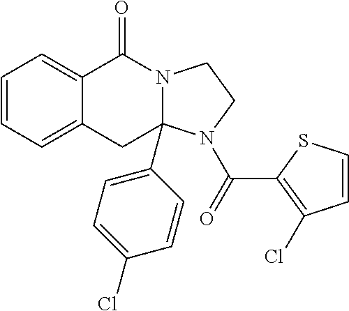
C1=CC=C2C(=C1)C(=O)N1C(C3=CC=C(Cl)C=C3)(C2)N(C(=O)C2=C(Cl)C=CS2)CC1
